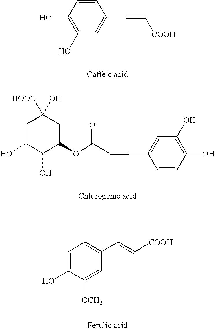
C1(O)=C(O)C=C(C=C[COOH])C=C1.C1(O)=C(O)C=C(C=CC(=O)OC2CC([HOOC])(O)CC(O)C2O)C=C1.C1(O)=CC=C(C=C[COOH])C=C1[OCH3]
